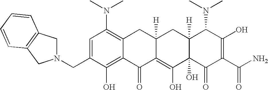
C1(CN2CC3=C(C2)C=CC=C3)=CC(N(C)C)=C2C(=C1O)C(=O)C1=C(O)C3(O)C([H])(CC1([H])C2)C(N(C)C)C(O)=C(C(N)=O)C3=O
